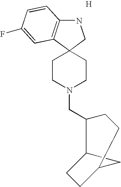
C12=C(C3(CN1)CCN(CC1CCC4CC1CC4)CC3)C=C(F)C=C2.[H]
